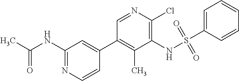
N(C1=NC=CC(C2=C(C)C(NS(C3=CC=CC=C3)(=O)=O)=C(Cl)N=C2)=C1)C(C)=O
